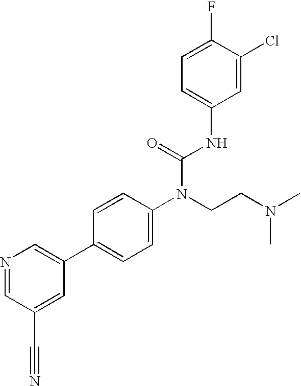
N1=CC(C#N)=CC(C2=CC=C(N(CCN(C)C)C(=O)NC3=CC=C(F)C(Cl)=C3)C=C2)=C1
